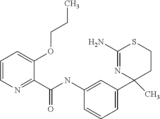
C1(NC(C2=NC=CC=C2OCCC)=O)=CC(C2(C)CCSC(N)=N2)=CC=C1
